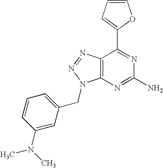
C1=CC=C(C2=NC(N)=NC3=C2N=NN3CC2=CC=CC(N(C)C)=C2)O1
